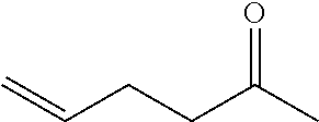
C=CCCC(C)=O
